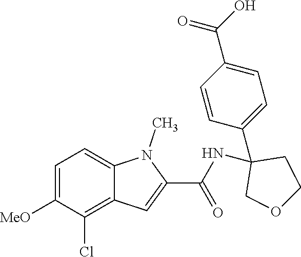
C1=C([MeO])C(Cl)=C2C(=C1)N(C)C(C(NC1(C3=CC=C(C(=O)O)C=C3)COCC1)=O)=C2
